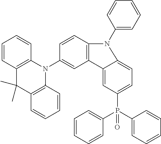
C12=C(C=CC(N3C4=C(C(C)(C)C5=C3C=CC=C5)C=CC=C4)=C1)N(C1=CC=CC=C1)C1=CC=C(P(C3=CC=CC=C3)(C3=CC=CC=C3)=O)C=C21
